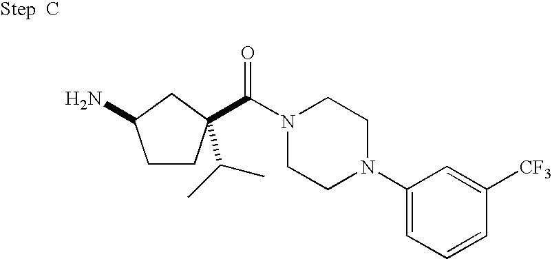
NC1CCC(C(=O)N2CCN(C3=CC=CC([CF3])=C3)CC2)(C(C)C)C1
